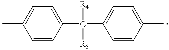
C1=C(C)C=CC(C(C2=CC=C(C)C=C2)([R4])[R5])=C1
